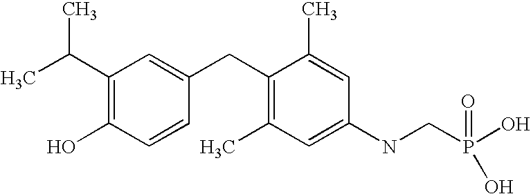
CC(C1=C(O)C=CC(CC2=C(C)C=C(NCP(O)(O)=O)C=C2C)=C1)C
